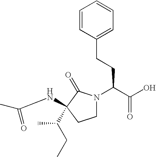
C1=CC(CCC(C(O)=O)N2CCC(NC(C)=O)(C(CC)C)C2=O)=CC=C1
